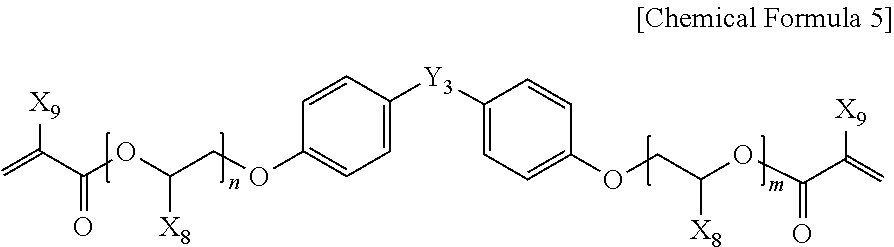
C1=CC([Y3]C2=CC=C(OCC(OC(C(=C)[X9])=O)[X8])C=C2)=CC=C1OCC(OC(C(=C)[X9])=O)[X8]
